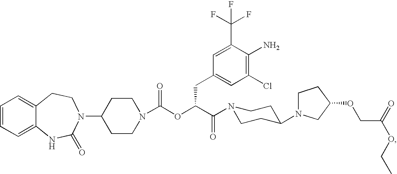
C1=CC=C2C(=C1)CCN(C1CCN(C(OC(C(=O)N3CCC(N4CCC(OCC(OCC)=O)C4)CC3)CC3=CC(Cl)=C(N)C(C(F)(F)F)=C3)=O)CC1)C(=O)N2
